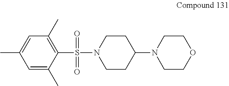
C1=C(C)C(S(=O)(=O)N2CCC(N3CCOCC3)CC2)=C(C)C=C1C
